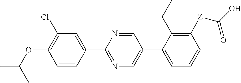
C1=CC(C2=NC=C(C3=CC=CC([Z]C(O)=O)=C3CC)C=N2)=CC(Cl)=C1OC(C)C
